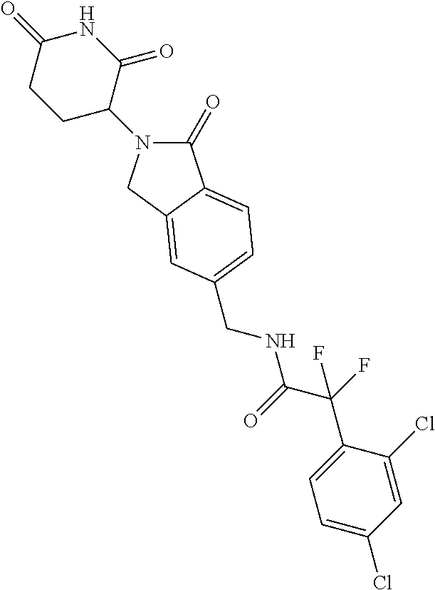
C1(=O)N(C2C(=O)NC(=O)CC2)CC2=CC(CNC(C(F)(C3=CC=C(Cl)C=C3Cl)F)=O)=CC=C12
